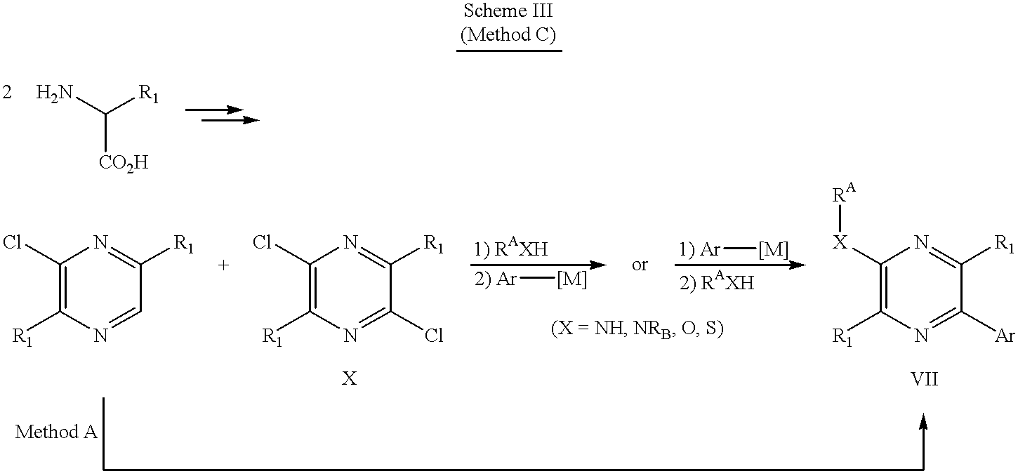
NC([R1])[CO2H].ClC1=C([R1])N=CC([R1])=N1.ClC1=C([R1])N=C(Cl)C([R1])=N1.[2) Ar][[M]].[1) Ar][[M]].C1([X][RA])=C([R1])N=C([Ar])C([R1])=N1
